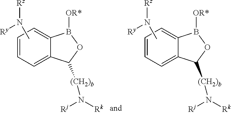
C1=CC=C2C(=C1)C([(CH2)b]N([Rj])[Rk])OB2[OR*].CN([Ry])[Rz].C1=CC=C2C(=C1)C([(CH2)b]N([Rj])[Rk])OB2[OR*].CN([Ry])[Rz]
